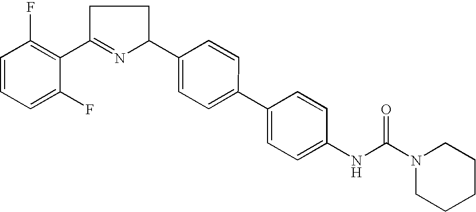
C1=CC=C(F)C(C2=NC(C3=CC=C(C4=CC=C(NC(N5CCCCC5)=O)C=C4)C=C3)CC2)=C1F
